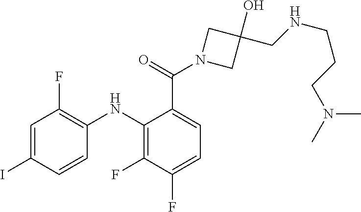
C1=C(C(N2CC(O)(CNCCCN(C)C)C2)=O)C(NC2=C(F)C=C(I)C=C2)=C(F)C(F)=C1
